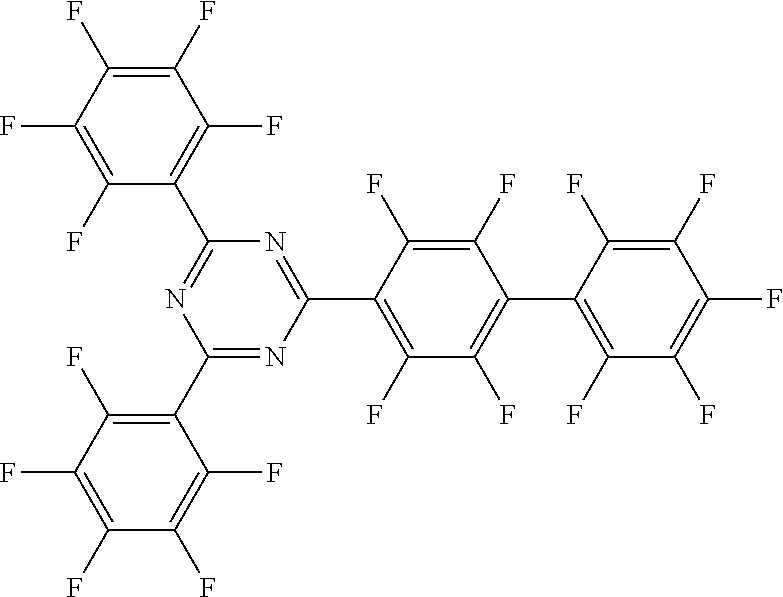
N1=C(C2=C(F)C(F)=C(C3=C(F)C(F)=C(F)C(F)=C3F)C(F)=C2F)N=C(C2=C(F)C(F)=C(F)C(F)=C2F)N=C1C1=C(F)C(F)=C(F)C(F)=C1F
